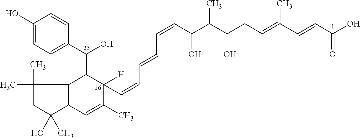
C1(C)(C)CC(O)(C)C2C1C(C(O)C1=CC=C(O)C=C1)C(C=CC=CC=CC(O)C(C(CC=C(C=CC(O)=O)C)O)C)([H])C(C)=C2
